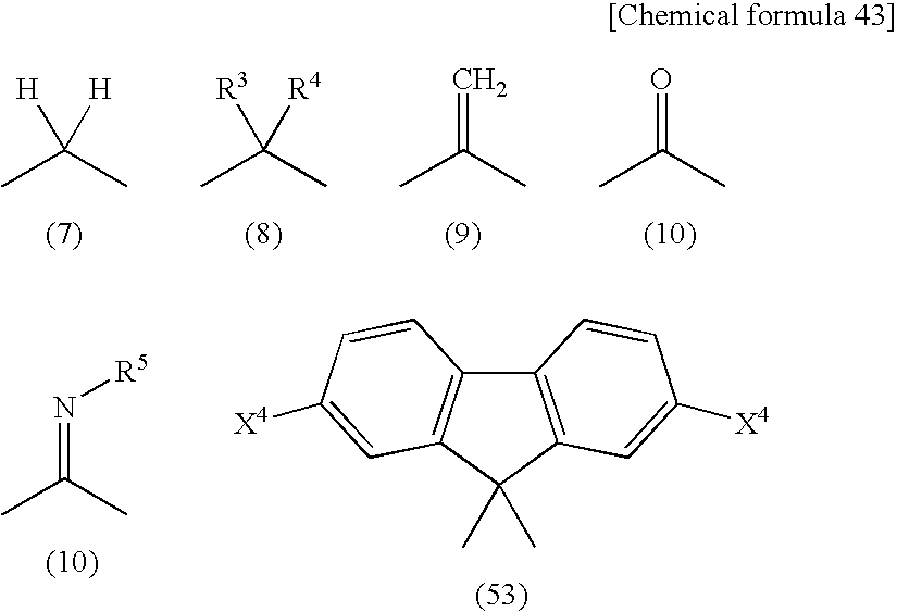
CC(C)([H])[H].CC(C)([R3])[R4].CC(C)=C.CC(C)=O.CC(C)=N[R5].C12=C(C(C)(C)C3=C1C=CC([X4])=C3)C=C([X4])C=C2
